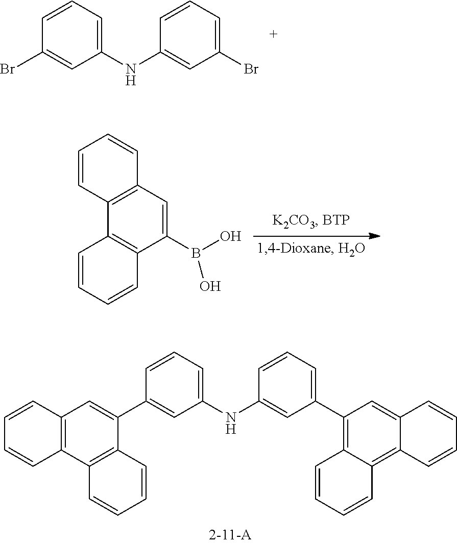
N(C1=CC=CC(Br)=C1)C1=CC(Br)=CC=C1.C12=C(C=C(B(O)O)C3=C1C=CC=C3)C=CC=C2.C1=CC=C(NC2=CC(C3=C4C(=C5C(=C3)C=CC=C5)C=CC=C4)=CC=C2)C=C1C1=CC2=C(C3=C1C=CC=C3)C=CC=C2
